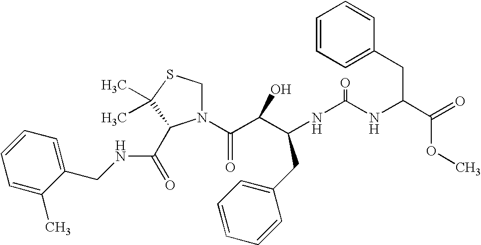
N(C(NC(C(OC)=O)CC1=CC=CC=C1)=O)C(CC1=CC=CC=C1)C(C(N1CSC(C)(C)C1C(NCC1=CC=CC=C1C)=O)=O)O
